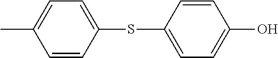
CC1=CC=C(SC2=CC=C(O)C=C2)C=C1
